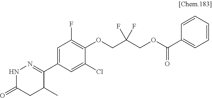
C1(C2=NNC(=O)CC2C)=CC(F)=C(OCC(COC(C2=CC=CC=C2)=O)(F)F)C(Cl)=C1
